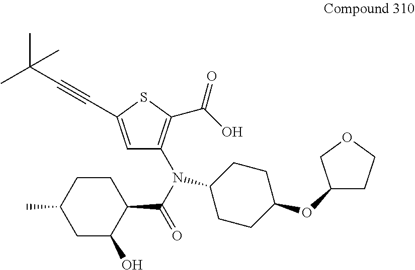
C1=C(C#CC(C)(C)C)SC(C(O)=O)=C1N(C(=O)C1CCC(C)CC1O)C1CCC(OC2CCOC2)CC1
